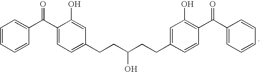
C1=CC=CC(C(C2=CC=C(CCC(CCC3=CC(O)=C(C(C4=CC=CC=C4)=O)C=C3)O)C=C2O)=O)=C1
